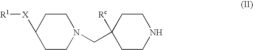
[R1][X]C1CCN(CC2([Rc])CCNCC2)CC1
